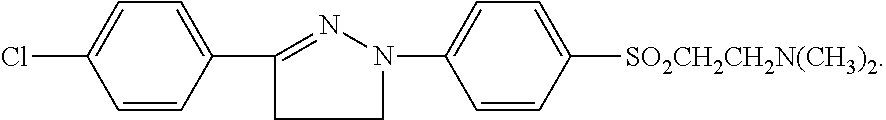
C1N(C2=CC=C([SO2CH2CH2N(CH3)2])C=C2)N=C(C2=CC=C(Cl)C=C2)C1
